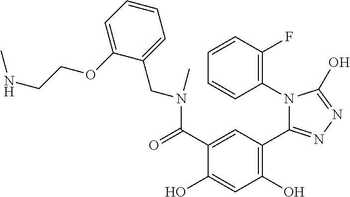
C1=CC=C(OCCNC)C(CN(C)C(C2=CC(C3=NN=C(O)N3C3=C(F)C=CC=C3)=C(O)C=C2O)=O)=C1
